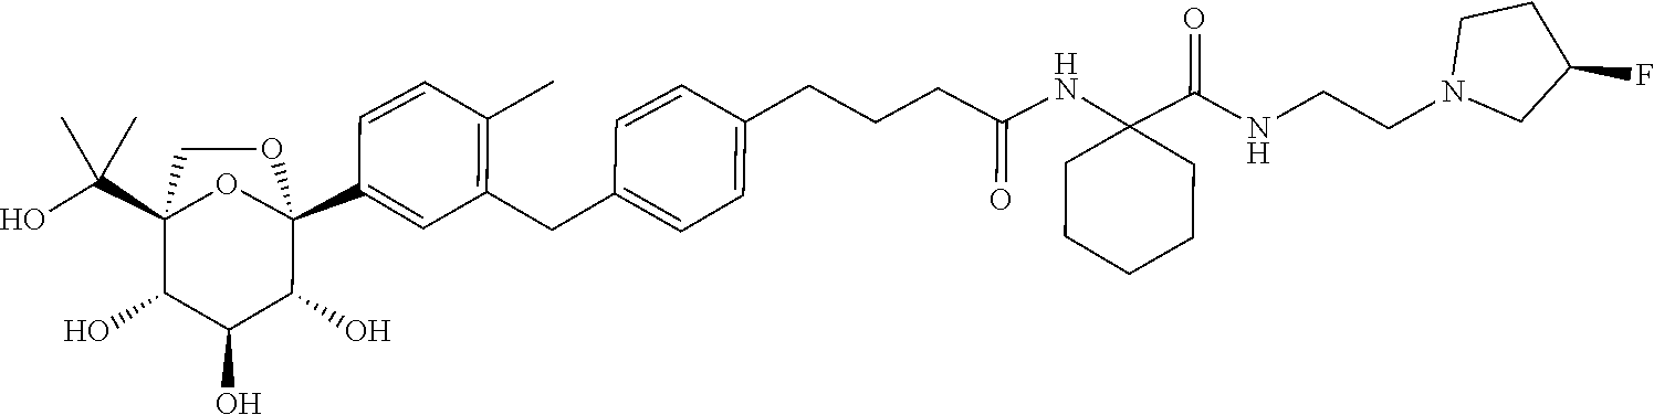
C1(F)CN(CCNC(C2(NC(CCCC3=CC=C(CC4=C(C)C=CC(C56C(O)C(O)C(O)C(C(O)(C)C)(CO5)O6)=C4)C=C3)=O)CCCCC2)=O)CC1
